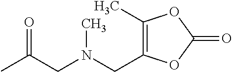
C1(C)=C(CN(CC(C)=O)C)OC(=O)O1
